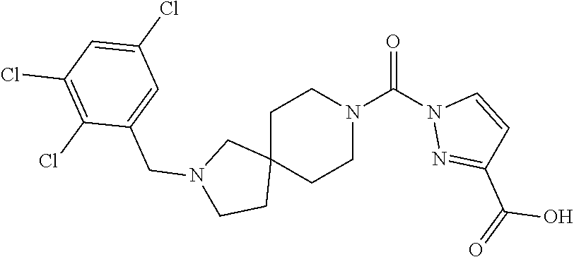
C1C2(CCN(C(N3N=C(C(=O)O)C=C3)=O)C1)CN(CC1=CC(Cl)=CC(Cl)=C1Cl)CC2
